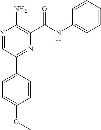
N1=CC(C2=CC=C(OC)C=C2)=NC(C(NC2=CC=CC=C2)=O)=C1N
